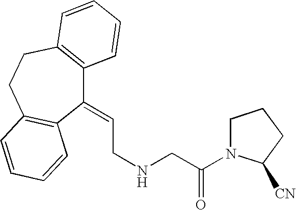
C1(=CCNCC(=O)N2CCCC2[CN])C2=C(CCC3=C1C=CC=C3)C=CC=C2
